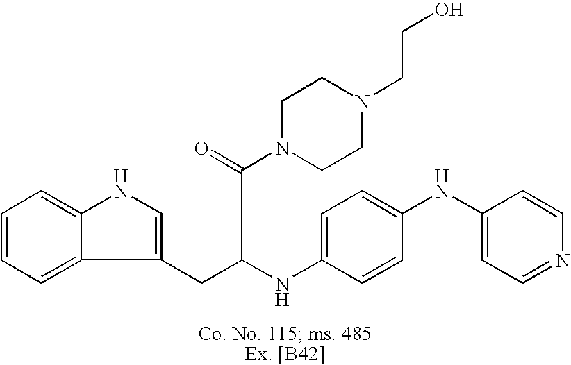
C1=CC=C2C(=C1)NC=C2CC(NC1=CC=C(NC2=CC=NC=C2)C=C1)C(=O)N1CCN(CCO)CC1
